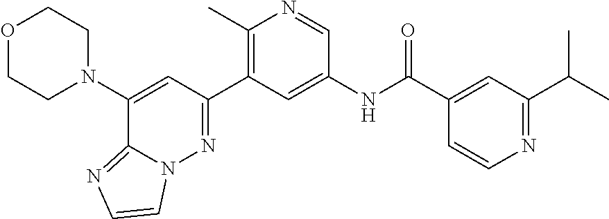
C1(C2=NN3C(=NC=C3)C(N3CCOCC3)=C2)=C(C)N=CC(NC(=O)C2=CC(C(C)C)=NC=C2)=C1
